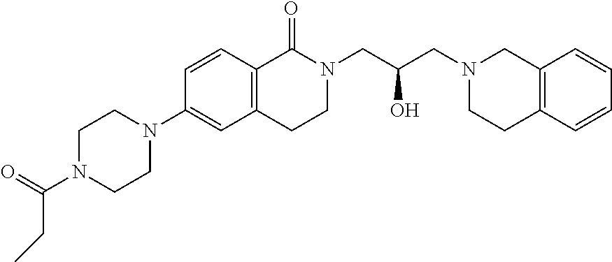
C1N(C(CC)=O)CCN(C2=CC3=C(C=C2)C(=O)N(CC(O)CN2CCC4=C(C2)C=CC=C4)CC3)C1
